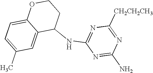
C1(NC2=NC([CH2CH2CH3])=NC(N)=N2)CCOC2=CC=C(C)C=C12
